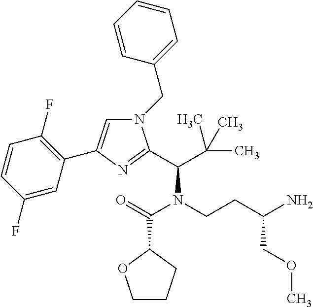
N1(CC2=CC=CC=C2)C=C(C2=C(F)C=CC(F)=C2)N=C1C(N(C(=O)C1OCCC1)CCC(N)COC)C(C)(C)C
